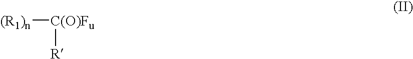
[(R1)n][C(O)Fu][R]
